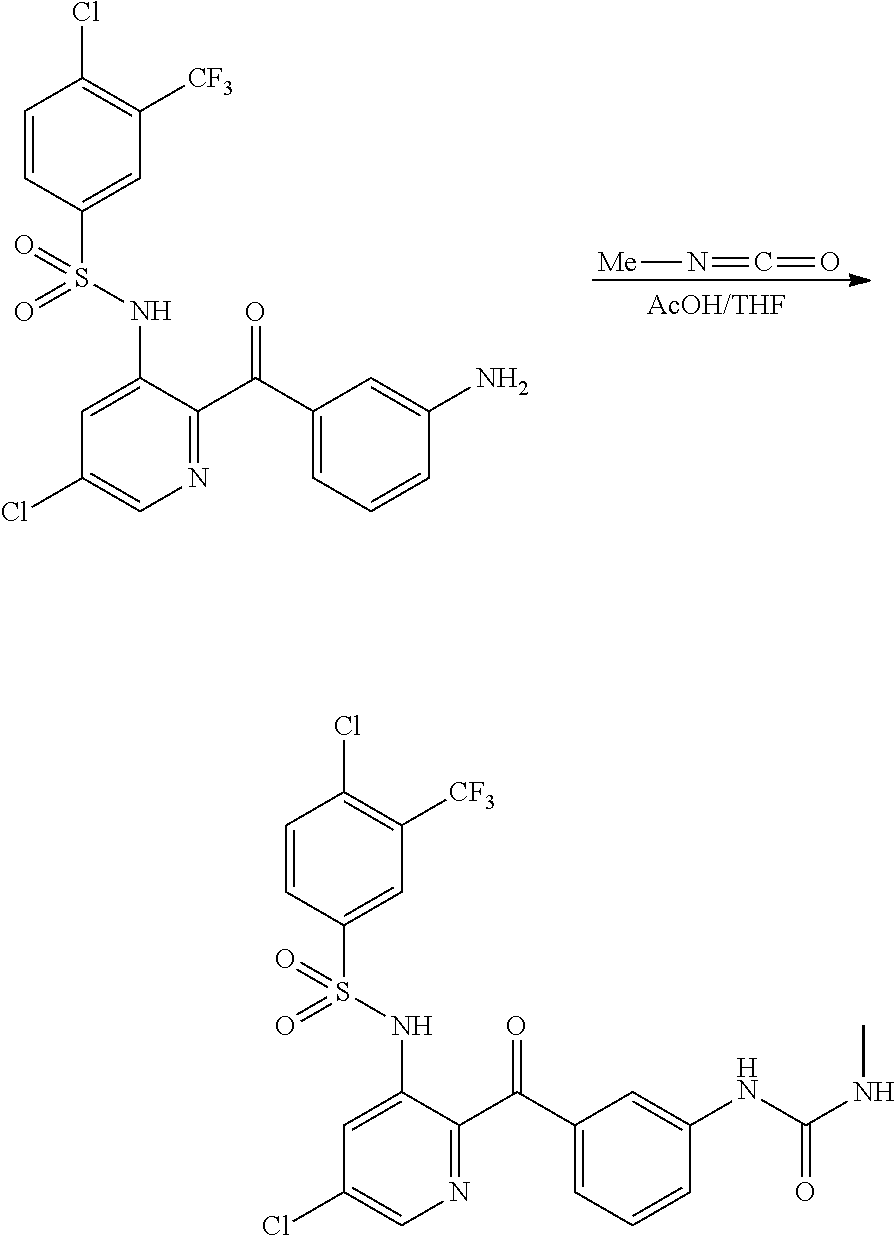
[Me]N=C=O.C1=CC(S(NC2=CC(Cl)=CN=C2C(C2=CC=CC(N)=C2)=O)(=O)=O)=CC([CF3])=C1Cl.C1=CC(S(NC2=CC(Cl)=CN=C2C(C2=CC=CC(NC(NC)=O)=C2)=O)(=O)=O)=CC([CF3])=C1Cl
